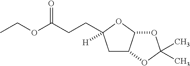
C1C2C(OC1(CCC(OCC)=O)[H])OC(C)(C)O2
